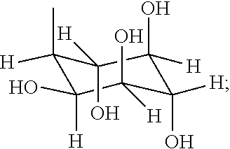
C1(C)([H])C([H])(O)C(O)([H])C([H])(O)C(O)([H])C1(O)[H]
